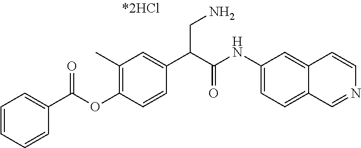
O(C1=C(C)C=C(C(C(NC2=CC=C3C(=C2)C=CN=C3)=O)CN)C=C1)C(C1=CC=CC=C1)=O
